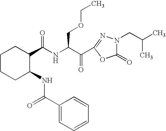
N(C(C(C1=NN(CC(C)C)C(=O)O1)=O)COCC)C(=O)C1CCCCC1NC(=O)C1=CC=CC=C1
